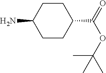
C1CC(C(=O)OC(C)(C)C)CCC1N
